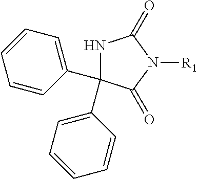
N1C(C2=CC=CC=C2)(C2=CC=CC=C2)C(=O)N([R1])C1=O
